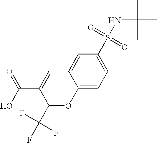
C1=C(S(=O)(=O)NC(C)(C)C)C=C2C(=C1)OC(C(F)(F)F)C(C(O)=O)=C2
